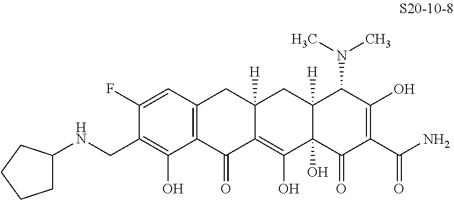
C1(F)=CC2=C(C(O)=C1CNC1CCCC1)C(=O)C1=C(O)C3(O)C([H])(CC1([H])C2)C(N(C)C)C(O)=C(C(N)=O)C3=O
